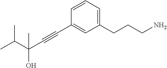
C1(CCCN)=CC=CC(C#CC(C(C)C)(O)C)=C1
